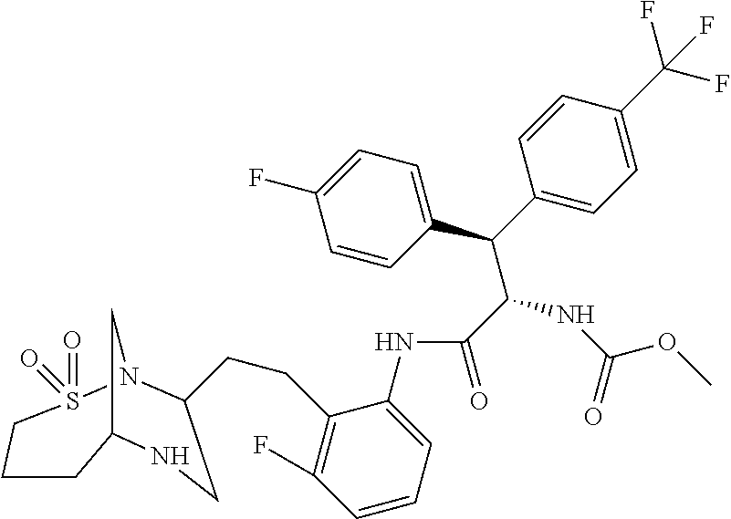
C(C(C1=CC=C(F)C=C1)C1=CC=C(C(F)(F)F)C=C1)(C(=O)NC1=CC=CC(F)=C1CCC1N2S(=O)(=O)CCCC(C2)NC1)NC(=O)OC
